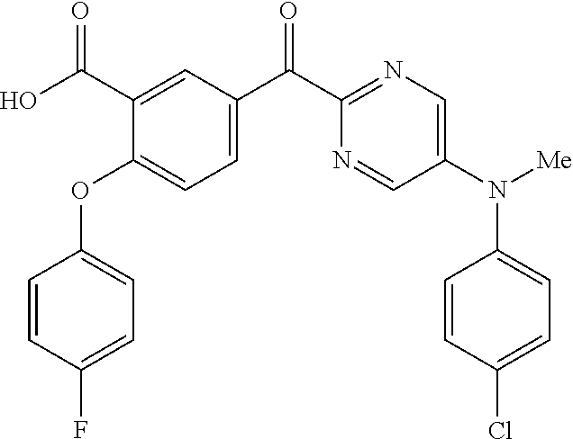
N1=CC(N([Me])C2=CC=C(Cl)C=C2)=CN=C1C(=O)C1=CC=C(OC2=CC=C(F)C=C2)C(C(O)=O)=C1
